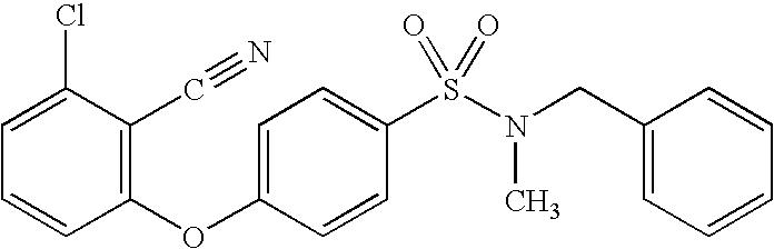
C1=C(Cl)C(C#N)=C(OC2=CC=C(S(N(CC3=CC=CC=C3)C)(=O)=O)C=C2)C=C1
